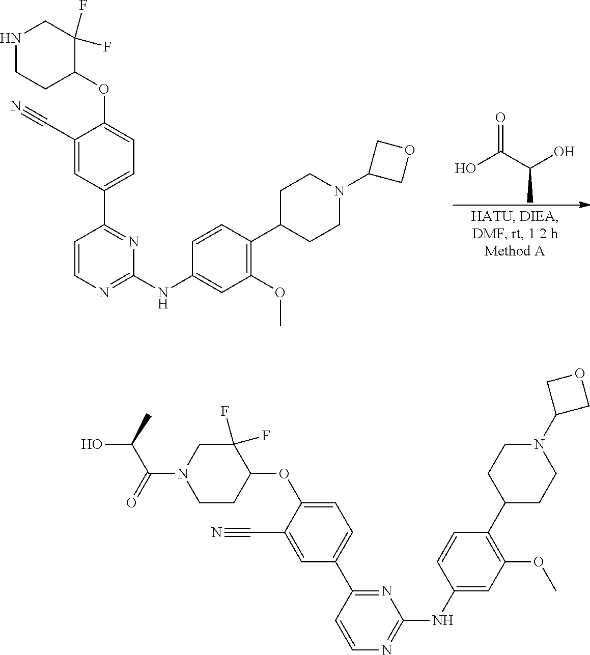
N1CCC(OC2=CC=C(C3=NC(NC4=CC(OC)=C(C5CCN(C6COC6)CC5)C=C4)=NC=C3)C=C2C#N)C(F)(F)C1.OC(C(C)O)=O.OC(C(=O)N1CCC(OC2=CC=C(C3=NC(NC4=CC(OC)=C(C5CCN(C6COC6)CC5)C=C4)=NC=C3)C=C2C#N)C(F)(F)C1)C
